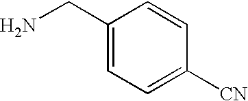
C1(CN)=CC=C([CN])C=C1
